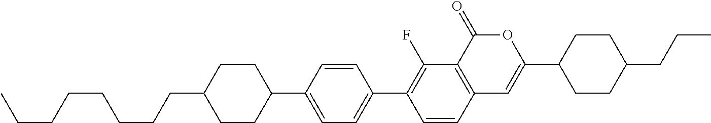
C12=C(C(=O)OC(C3CCC(CCC)CC3)=C1)C(F)=C(C1=CC=C(C3CCC(CCCCCCCC)CC3)C=C1)C=C2
